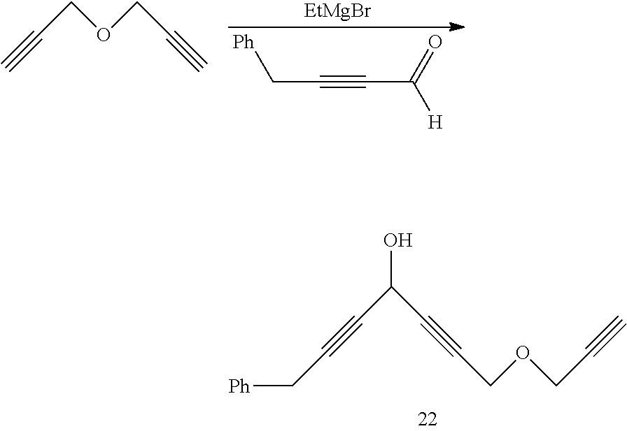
C(C#C)OCC#C.C(C#CC([H])=O)[Ph].[EtMgBr].C(C#CC[Ph])(C#CCOCC#C)O
